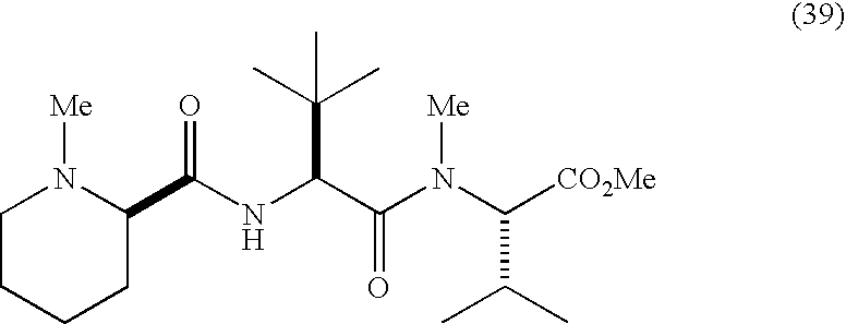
C1CCCC(C(NC(C(N([Me])C(C(C)C)[CO2Me])=O)C(C)(C)C)=O)N1[Me]
